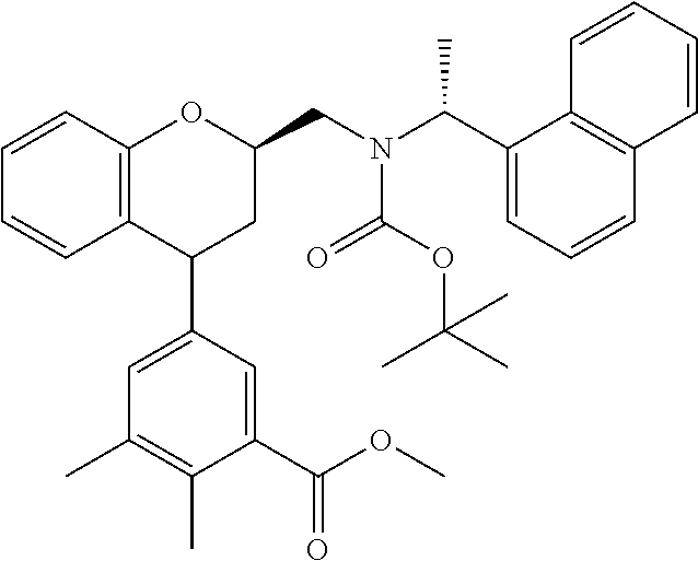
C12=C(C=CC=C1)OC(CN(C(C1=CC=CC3=C1C=CC=C3)C)C(OC(C)(C)C)=O)CC2C1=CC(C)=C(C)C(C(OC)=O)=C1
